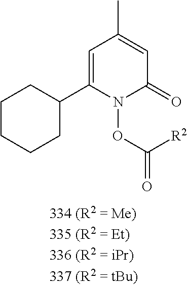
C1=C(C2CCCCC2)N(OC(=O)[R2])C(=O)C=C1C
